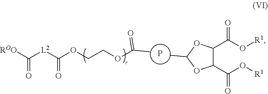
[ROO]C([L2]C(OCCOC(C)=O)=O)=O.P.CC1OC(C(=O)O[R1])C(C(=O)O[R1])O1
